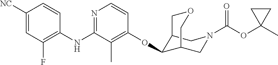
C1(NC2=NC=CC(OC3C4CN(C(OC5(C)CC5)=O)CC3COC4)=C2C)=C(F)C=C([NC])C=C1
